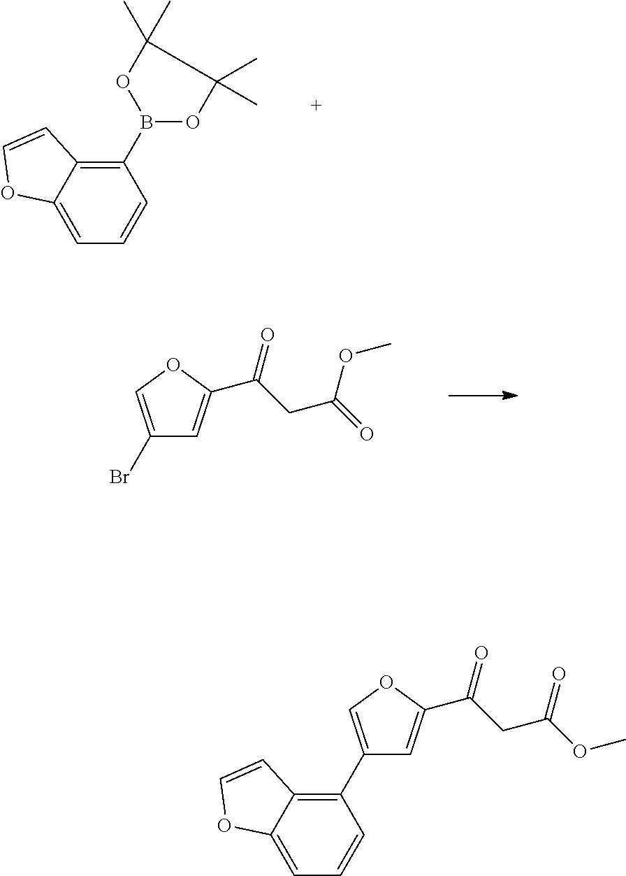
B1(C2=C3C(=CC=C2)OC=C3)OC(C)(C)C(C)(C)O1.C1(Br)=COC(C(CC(=O)OC)=O)=C1.C1(C2=COC(C(CC(OC)=O)=O)=C2)=C2C(=CC=C1)OC=C2
